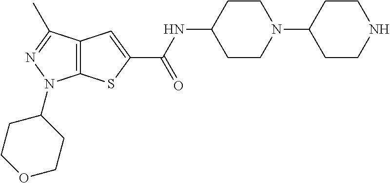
C12=C(SC(C(NC3CCN(C4CCNCC4)CC3)=O)=C1)N(C1CCOCC1)N=C2C
